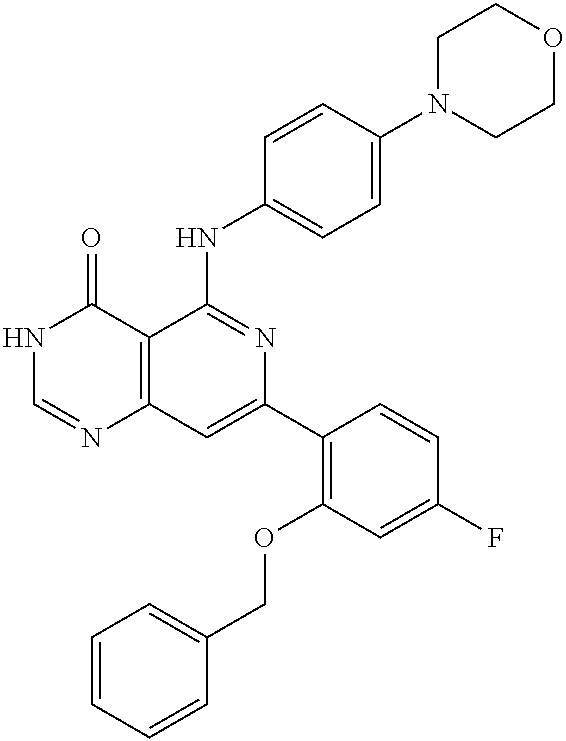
C12=C(C=C(C3=C(OCC4=CC=CC=C4)C=C(F)C=C3)N=C1NC1=CC=C(N3CCOCC3)C=C1)N=CNC2=O
